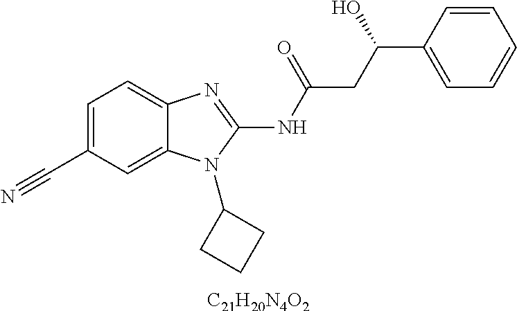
[C21H20N4O2].C1=C(C#N)C=C2C(=C1)N=C(NC(=O)CC(C1=CC=CC=C1)O)N2C1CCC1
